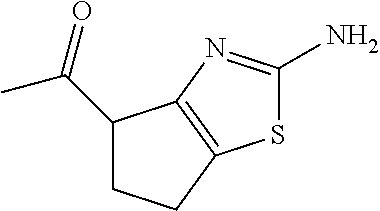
C1(C(C)=O)CCC2=C1N=C(N)S2
